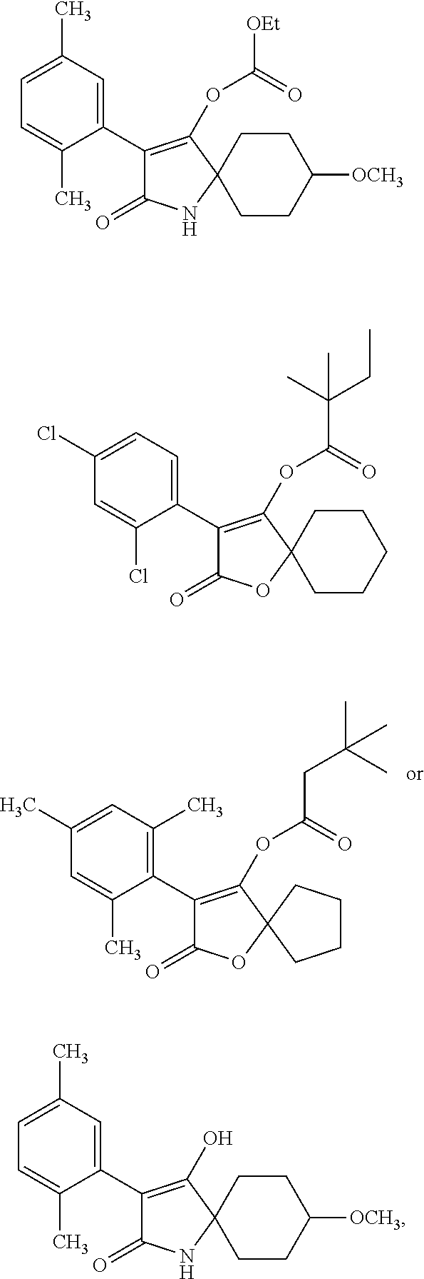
C12(C(OC(=O)CC(C)(C)C)=C(C3=C(C)C=C(C)C=C3C)C(=O)O1)CCCC2.C1CC([OCH3])CCC12C(OC(=O)[OEt])=C(C1=CC(C)=CC=C1C)C(=O)N2.C1CCCCC12C(OC(=O)C(C)(CC)C)=C(C1=CC=C(Cl)C=C1Cl)C(=O)O2.C1CC([OCH3])CCC12C(O)=C(C1=CC(C)=CC=C1C)C(=O)N2
